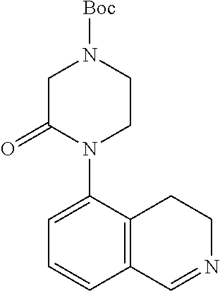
C1=C(N2CCN([Boc])CC2=O)C2=C(C=C1)C=NCC2
